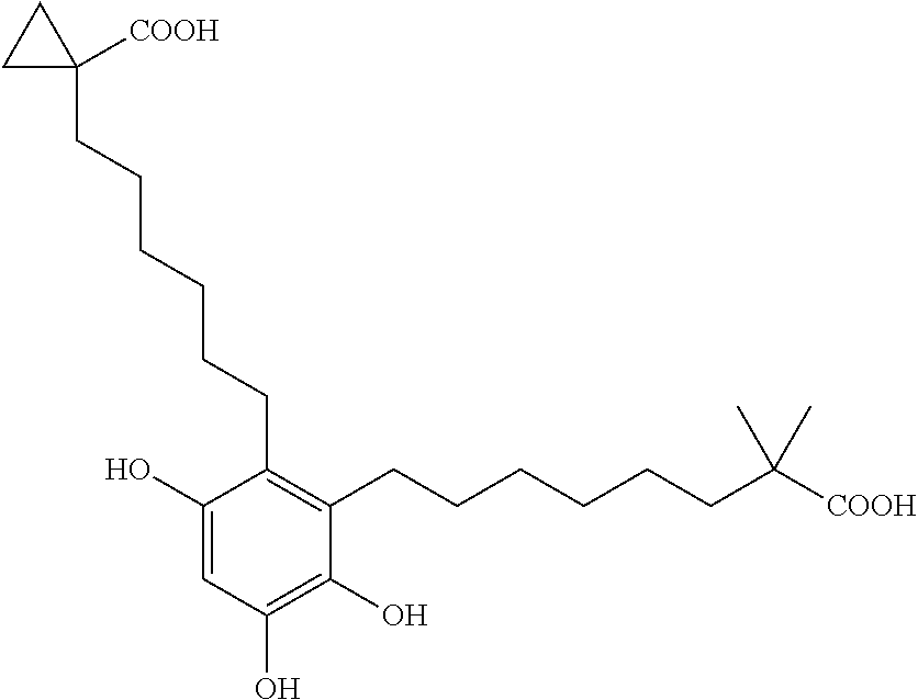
C1(O)=CC(O)=C(O)C(CCCCCCC([COOH])(C)C)=C1CCCCCCC1([COOH])CC1
